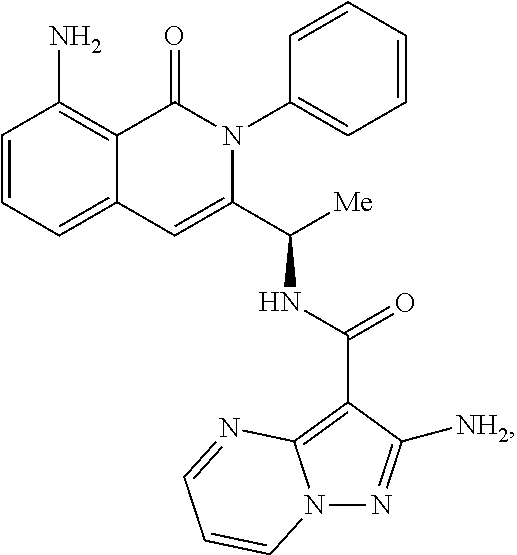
C1=CC=C2C(=C1N)C(=O)N(C1=CC=CC=C1)C(C([Me])NC(=O)C1=C3N(N=C1[NH2])C=CC=N3)=C2
